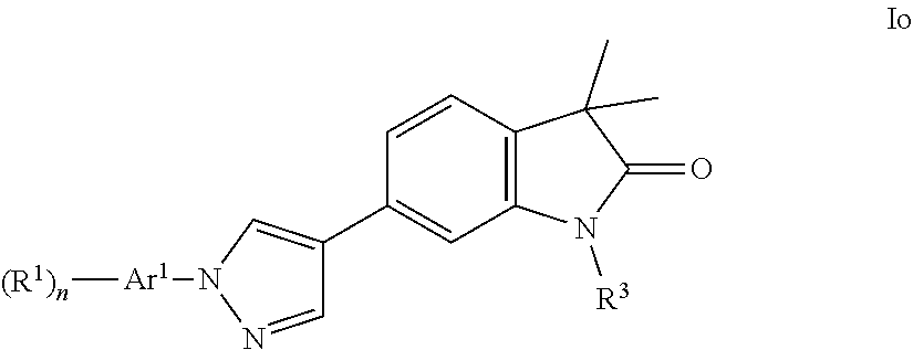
[(R1)n][Ar1]N1C=C(C2=CC3=C(C=C2)C(C)(C)C(=O)N3[R3])C=N1
